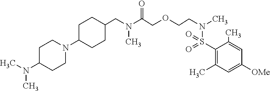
C1C(N(C)C)CCN(C2CCC(CN(C(COCCN(C)S(=O)(=O)C3=C(C)C=C([OMe])C=C3C)=O)C)CC2)C1
